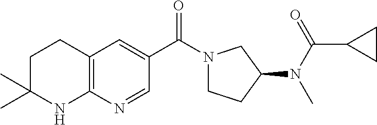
C1C(C)(C)NC2=C(C1)C=C(C(=O)N1CCC(N(C)C(C3CC3)=O)C1)C=N2
